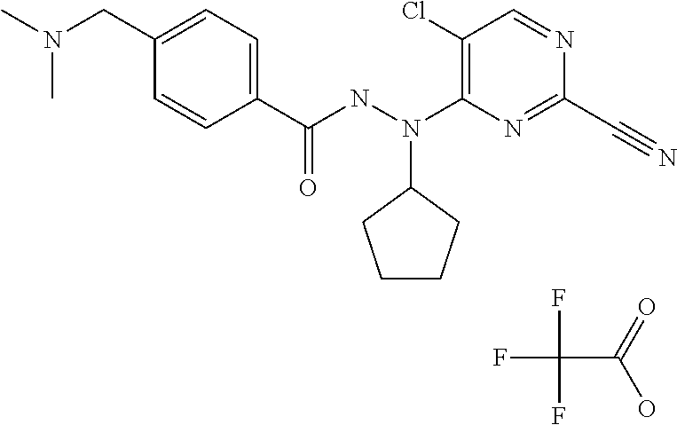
C1=CC(C(NN(C2=C(Cl)C=NC(C#N)=N2)C2CCCC2)=O)=CC=C1CN(C)C.FC(F)(F)C(=O)O
